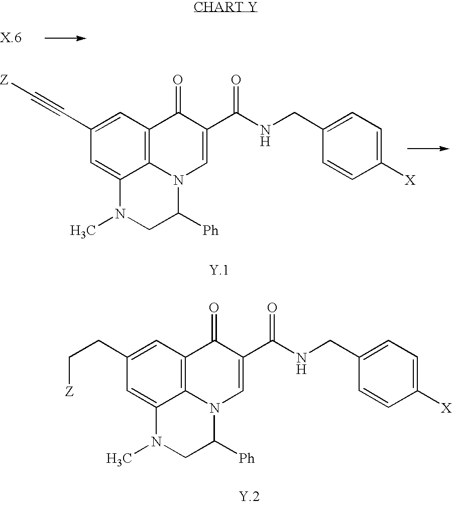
C12=C3C=C(C#C[Z])C=C1N(C)CC([Ph])N2C=C(C(NCC1=CC=C([X])C=C1)=O)C3=O.C12=C3C=C(CC[Z])C=C1N(C)CC([Ph])N2C=C(C(NCC1=CC=C([X])C=C1)=O)C3=O
